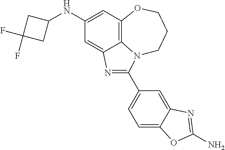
C1(NC2CC(F)(F)C2)=CC2=C3C(=C1)N=C(C1=CC=C4C(=C1)N=C(N)O4)N3CCCO2
